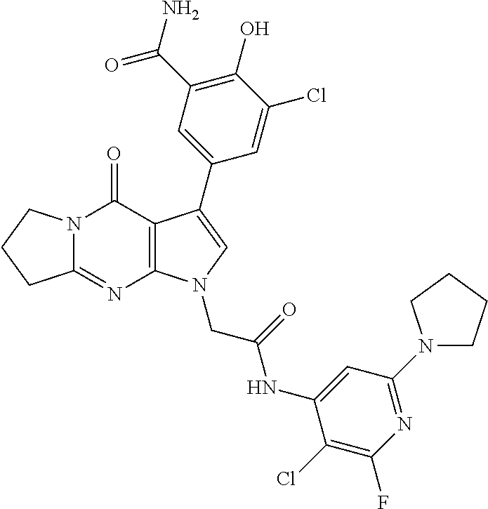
C12=NC3=C(C(=O)N1CCC2)C(C1=CC(C(N)=O)=C(O)C(Cl)=C1)=CN3CC(=O)NC1=CC(N2CCCC2)=NC(F)=C1Cl
